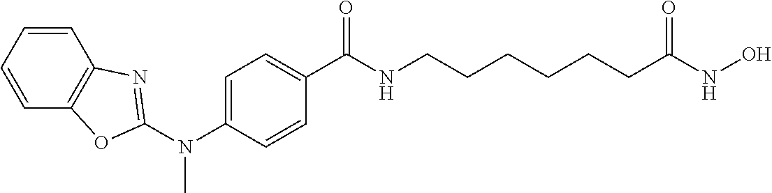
C1(N(C2=NC3=C(C=CC=C3)O2)C)=CC=C(C(NCCCCCCC(NO)=O)=O)C=C1
